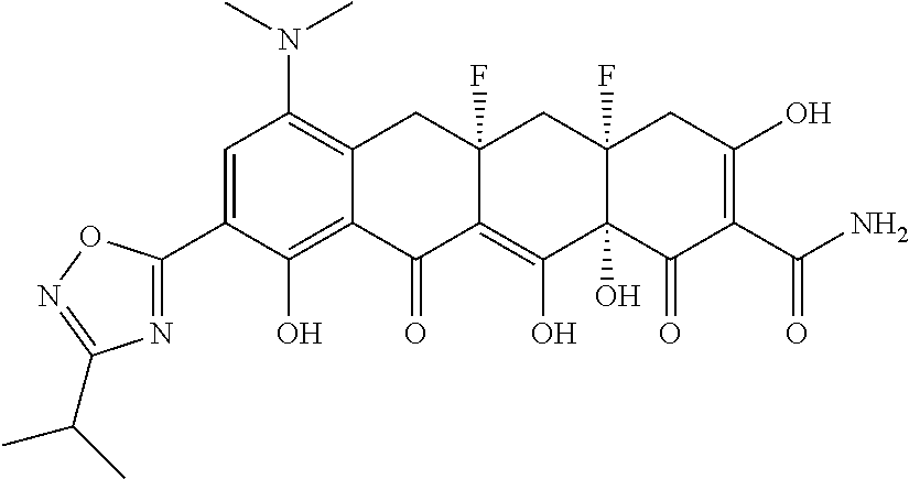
C1(C2=NC(C(C)C)=NO2)=CC(N(C)C)=C2C(=C1O)C(=O)C1=C(O)C3(O)C(F)(CC1(F)C2)CC(O)=C(C(N)=O)C3=O
